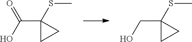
C(C1(SC)CC1)(O)=O.C(C1(SC)CC1)O
